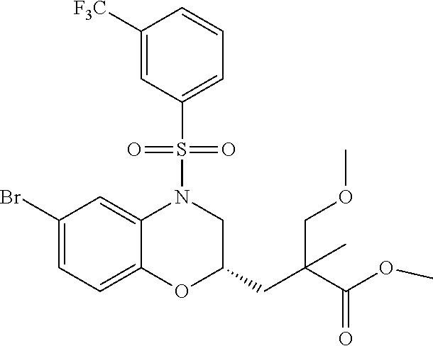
C1(Br)=CC=C2C(=C1)N(S(C1=CC=CC([F3C])=C1)(=O)=O)CC(CC(C(=O)OC)(COC)C)O2
